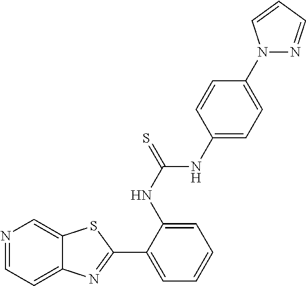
N1=CC=C2C(=C1)SC(C1=CC=CC=C1NC(=S)NC1=CC=C(N3N=CC=C3)C=C1)=N2
